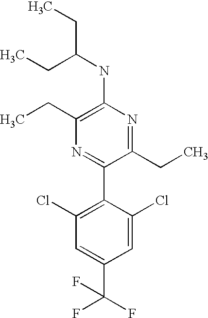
C1(NC(CC)CC)=C(CC)N=C(C2=C(Cl)C=C(C(F)(F)F)C=C2Cl)C(CC)=N1
